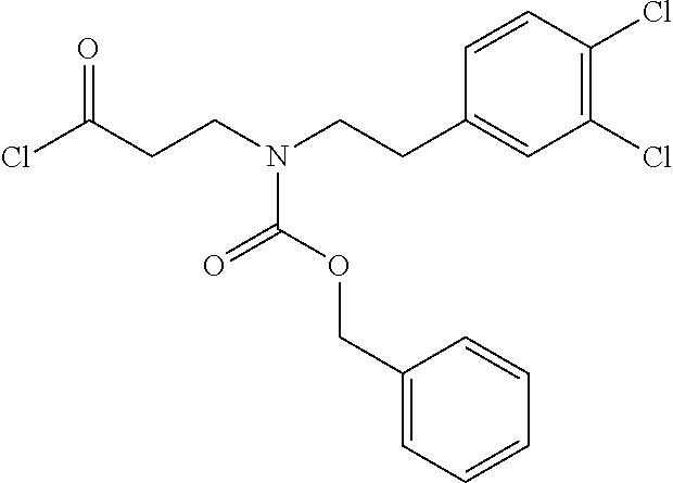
C1(Cl)=C(Cl)C=CC(CCN(CCC(=O)Cl)C(=O)OCC2=CC=CC=C2)=C1
